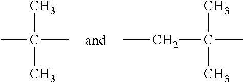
CC(C)(C)C.C(C(C)(C)C)C
